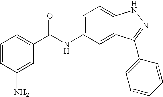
C1=CC(N)=CC(C(=O)NC2=CC=C3C(=C2)C(C2=CC=CC=C2)=NN3)=C1
